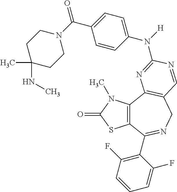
C12=C(C3=C(CN=C1C1=C(F)C=CC=C1F)C=NC(N([H])C1=CC=C(C(N4CCC(C)(NC)CC4)=O)C=C1)=N3)N(C)C(=O)S2
